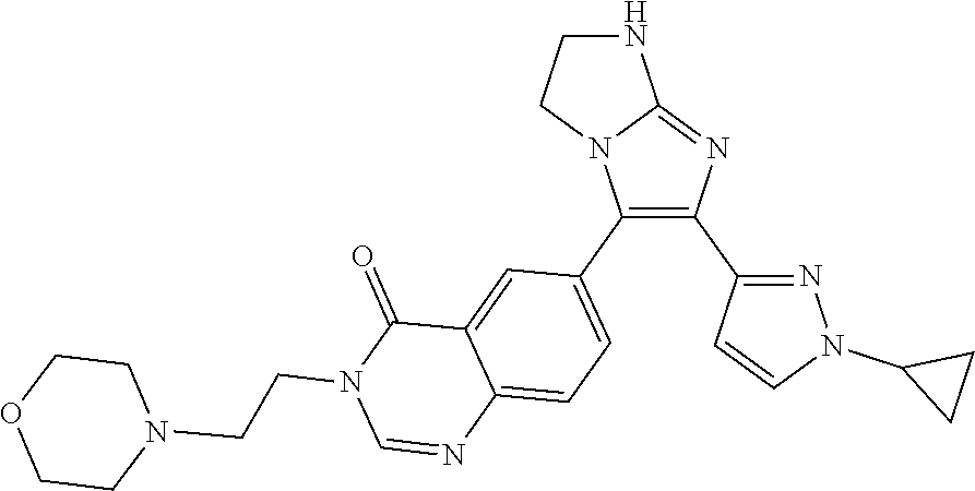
N1C2=NC(C3=NN(C4CC4)C=C3)=C(C3=CC=C4C(=C3)C(=O)N(CCN3CCOCC3)C=N4)N2CC1
